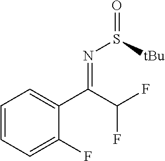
C1(C(C(F)F)=NS([tBu])=O)=CC=CC=C1F
